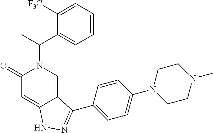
C(N1C(=O)C=C2C(=C1)C(C1=CC=C(N3CCN(C)CC3)C=C1)=NN2)(C1=CC=CC=C1[F3C])C
